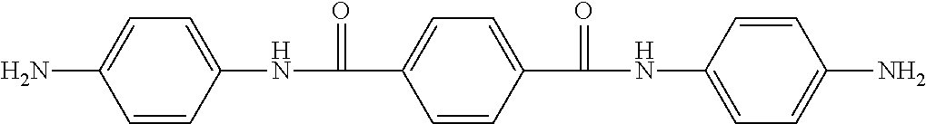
C1=CC(NC(C2=CC=C(C(NC3=CC=C(N)C=C3)=O)C=C2)=O)=CC=C1N
